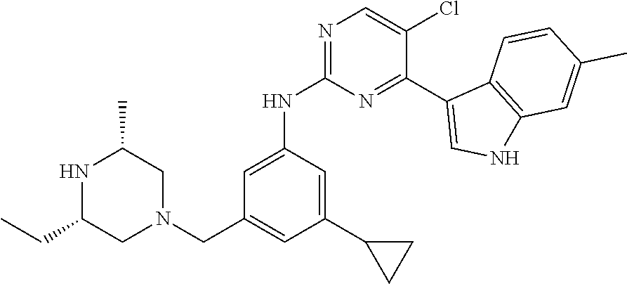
N1C(CC)CN(CC2=CC(C3CC3)=CC(NC3=NC=C(Cl)C(C4=CNC5=C4C=CC(C)=C5)=N3)=C2)CC1C
